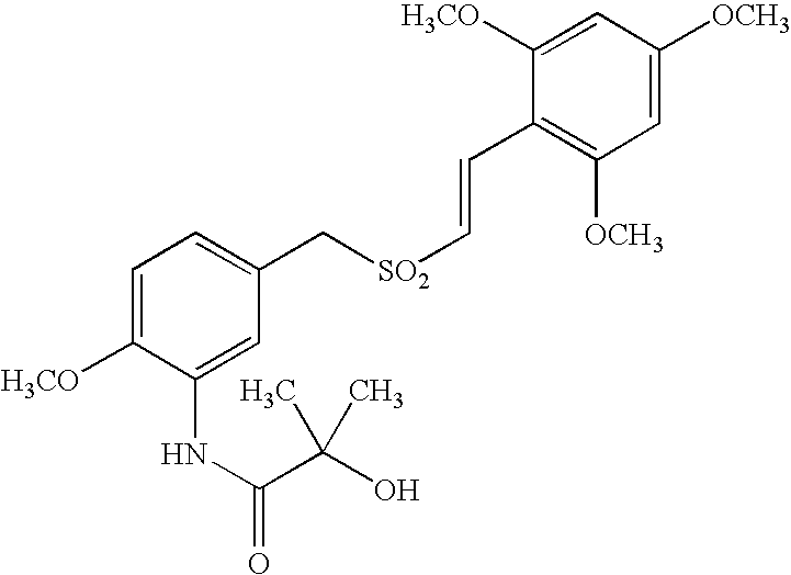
C1=C([H3CO])C(NC(=O)C(O)(C)C)=CC(C[SO2]C=CC2=C([OCH3])C=C([OCH3])C=C2[H3CO])=C1
